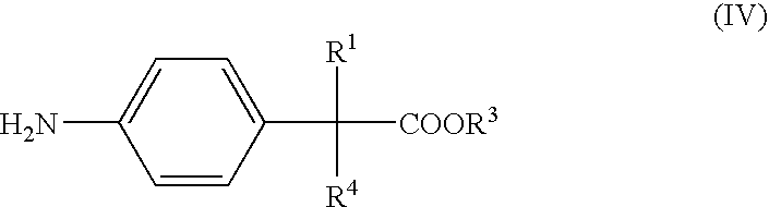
NC1=CC=C(C([R1])([R4])[COOR3])C=C1
